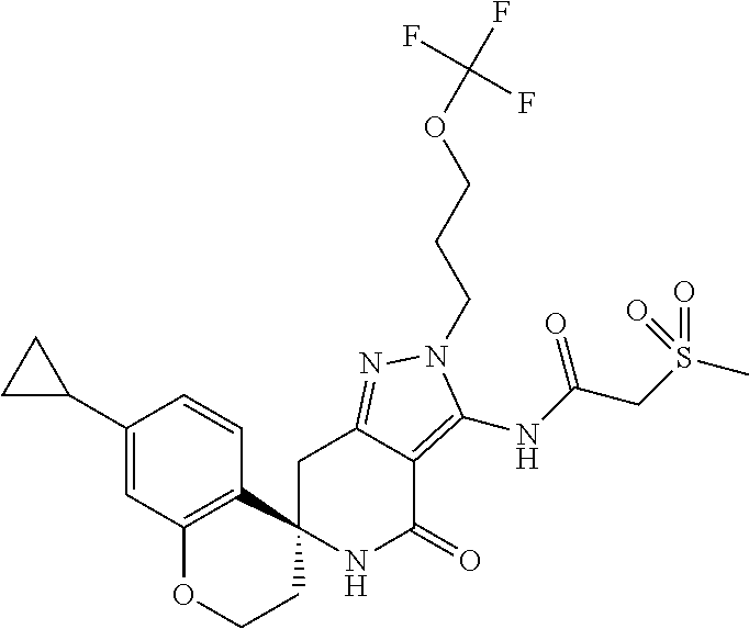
C1C2=NN(CCCOC(F)(F)F)C(NC(CS(C)(=O)=O)=O)=C2C(=O)NC12CCOC1=C2C=CC(C2CC2)=C1
